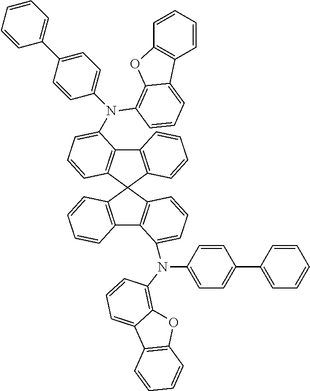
C12=C(C3(C4=C1C(N(C1=C5OC6=C(C=CC=C6)C5=CC=C1)C1=CC=C(C5=CC=CC=C5)C=C1)=CC=C4)C1=C(C4=C3C=CC=C4N(C3=CC=C(C4=CC=CC=C4)C=C3)C3=C4OC5=C(C4=CC=C3)C=CC=C5)C=CC=C1)C=CC=C2
